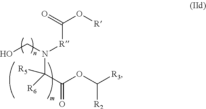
O=C(O[R])[R]N(CO)C(C(=O)OC([R3])[R2])([R5])[R6]
